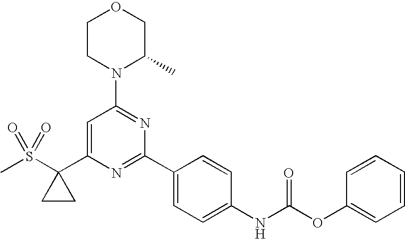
CS(C1(C2=CC(N3C(C)COCC3)=NC(C3=CC=C(NC(OC4=CC=CC=C4)=O)C=C3)=N2)CC1)(=O)=O
